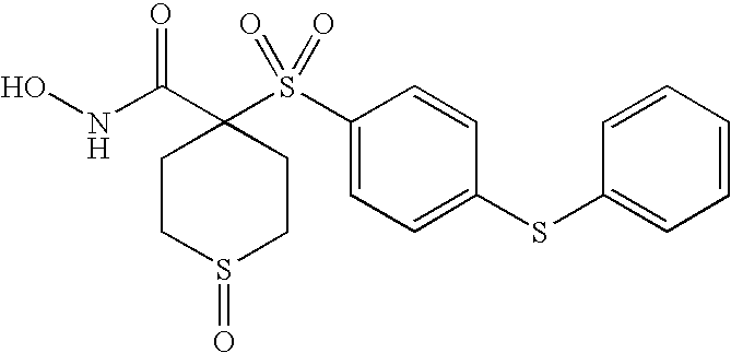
N(C(=O)C1(S(C2=CC=C(SC3=CC=CC=C3)C=C2)(=O)=O)CCS(=O)CC1)O
